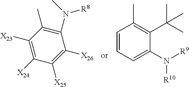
C1(N([R8])C)=C(C)C([X23])=C([X24])C([X25])=C1[X26].C1=CC=C(N([R10])[R9])C(C(C)(C)C)=C1C
